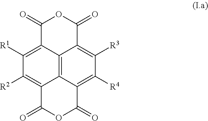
C12=C3C4=C([R4])C([R3])=C1C(=O)OC(=O)C2=C([R1])C([R2])=C3C(=O)OC4=O
